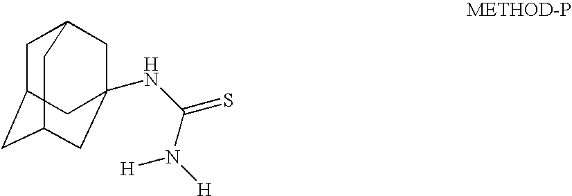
C1C2CC3CC(NC(N([H])[H])=S)(CC1C3)C2
